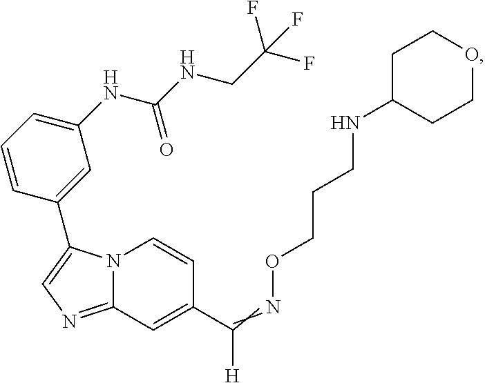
N12C(=NC=C1C1=CC(NC(NCC(F)(F)F)=O)=CC=C1)C=C(C(=NOCCCNC1CCOCC1)[H])C=C2
